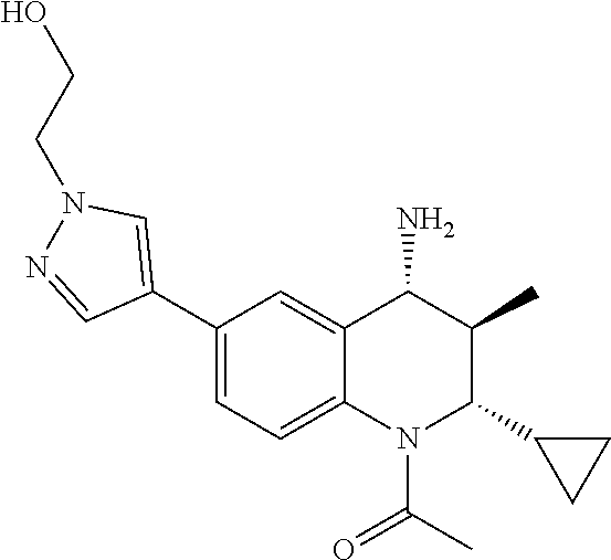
C1(C2=CN(CCO)N=C2)=CC=C2C(=C1)C(N)C(C)C(C1CC1)N2C(C)=O
